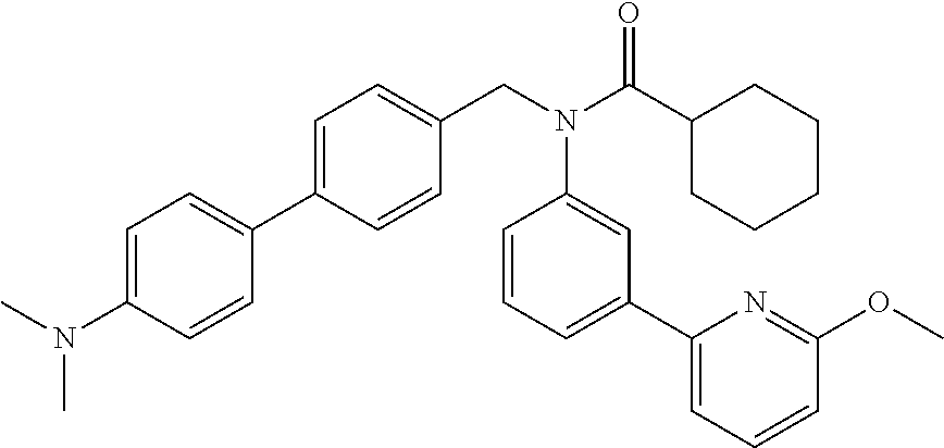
C1=C(N(C)C)C=CC(C2=CC=C(CN(C(C3CCCCC3)=O)C3=CC(C4=CC=CC(OC)=N4)=CC=C3)C=C2)=C1
